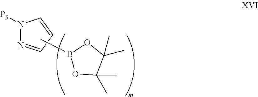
N1([P3])N=CC=C1.CB1OC(C)(C)C(C)(C)O1
